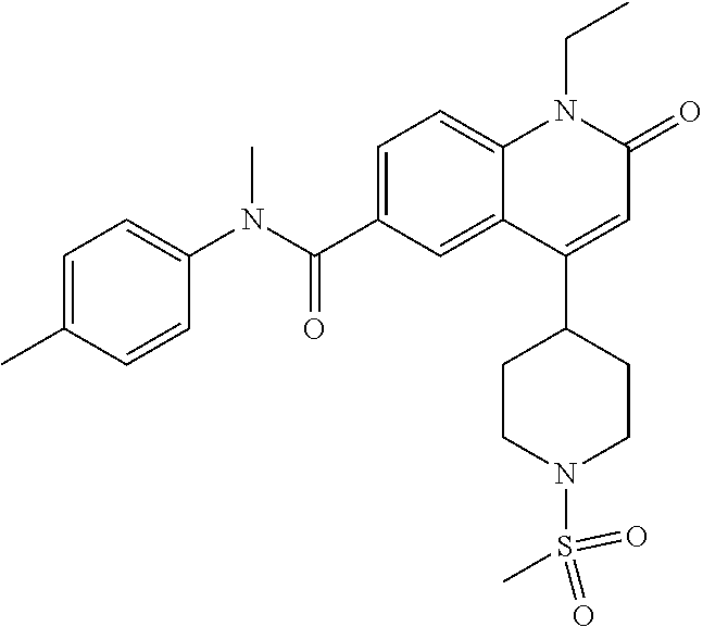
C1(N(C(C2=CC=C3C(=C2)C(C2CCN(S(=O)(=O)C)CC2)=CC(=O)N3CC)=O)C)=CC=C(C)C=C1
